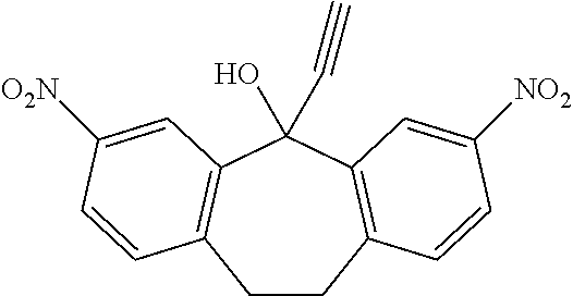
C12=C(C(O)(C#C)C3=C(C=CC([O2N])=C3)CC1)C=C([NO2])C=C2
